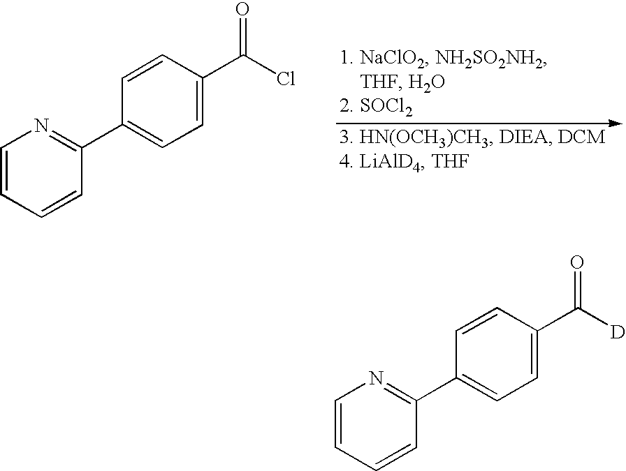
C1=CC=CC(C2=CC=C(C(=O)Cl)C=C2)=N1.C1=CC=CC(C2=CC=C(C(=O)[D])C=C2)=N1
